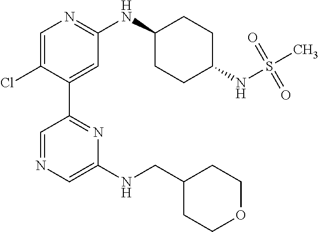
C1=C(Cl)C(C2=NC(NCC3CCOCC3)=CN=C2)=CC(NC2CCC(NS(C)(=O)=O)CC2)=N1
